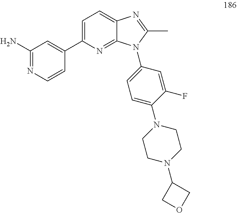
C1(N)=NC=CC(C2=CC=C3C(=N2)N(C2=CC=C(N4CCN(C5COC5)CC4)C(F)=C2)C(C)=N3)=C1
